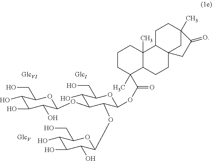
C1(O)C(O)C(O)C(OC2C(O)C(CO)OC(OC(=O)C3(C)C4C(C)(CCC3)C3C5(CC4)CC(C)(CC3)C(=O)C5)C2OC2C(O)C(O)C(O)C(CO)O2)OC1CO
